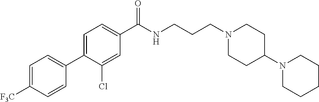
C1=C([F3C])C=CC(C2=CC=C(C(NCCCN3CCC(N4CCCCC4)CC3)=O)C=C2Cl)=C1
